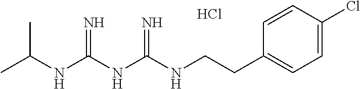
C(CC1=CC=C(Cl)C=C1)NC(NC(NC(C)C)=N)=N.Cl
